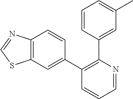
C12=C(C=C(C3=C(C4=CC(C)=CC=C4)N=CC=C3)C=C1)SC=N2
